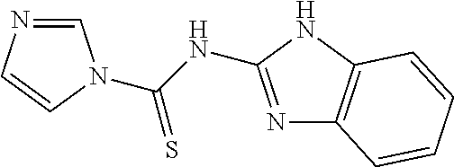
C1=NC=CN1C(NC1=NC2=C(N1)C=CC=C2)=S
